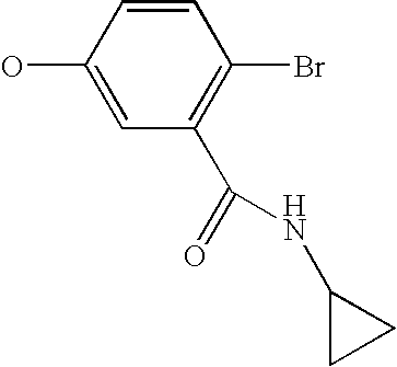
C1(O)=CC(C(=O)NC2CC2)=C(Br)C=C1
